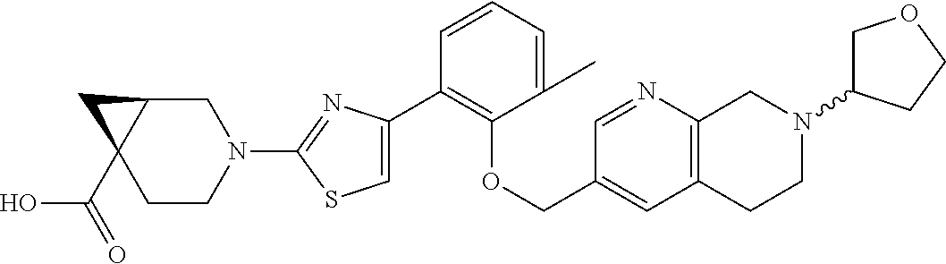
C1(C2=CSC(N3CC4C(C(=O)O)(CC3)C4)=N2)=C(OCC2=CC3=C(N=C2)CN(C2COCC2)CC3)C(C)=CC=C1
